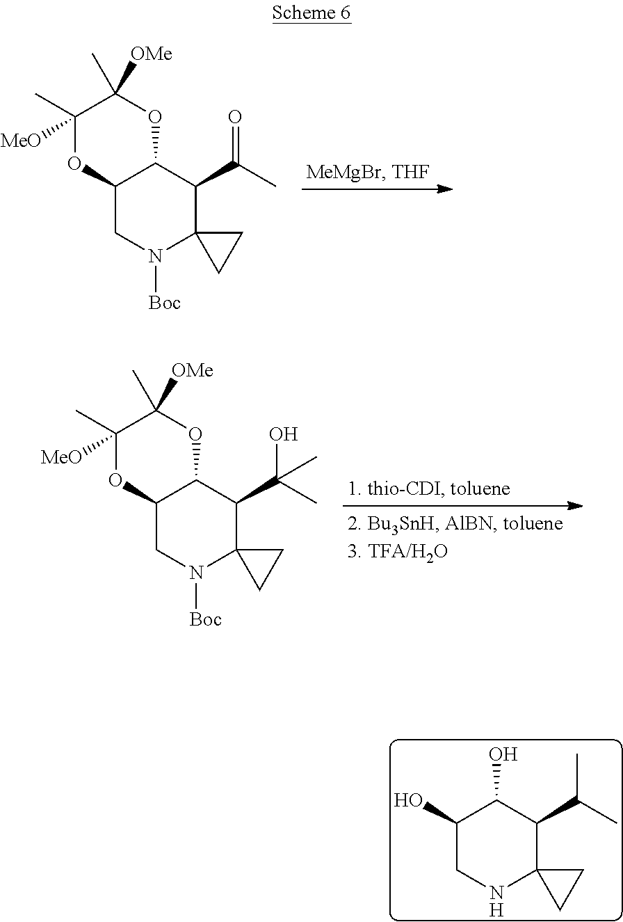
C12CN([Boc])C3(C(C(C)=O)C1OC(C)([OMe])C([MeO])(C)O2)CC3.C12CN([Boc])C3(C(C(C)(O)C)C1OC(C)([OMe])C([MeO])(C)O2)CC3.C1(O)CNC2(C(C(C)C)C1O)CC2
